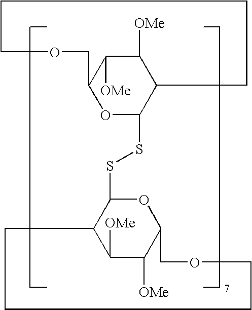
C1([OMe])C([OMe])C2OC(SSC3OC4C([OMe])C([OMe])C3CCCCOC4)C1CCCCOC2
